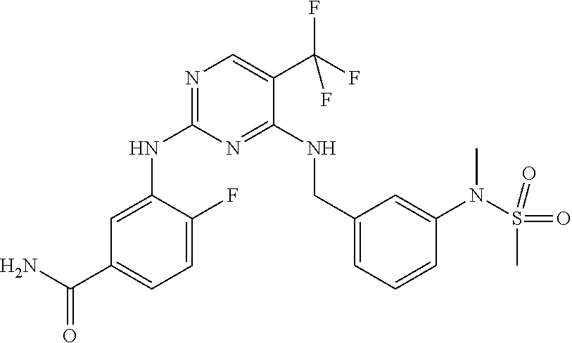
C1=C(NC2=NC=C(C(F)(F)F)C(NCC3=CC=CC(N(S(C)(=O)=O)C)=C3)=N2)C(F)=CC=C1C(=O)N
